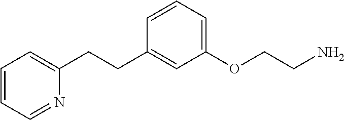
C1(CCC2=CC=CC=N2)=CC(OCCN)=CC=C1
